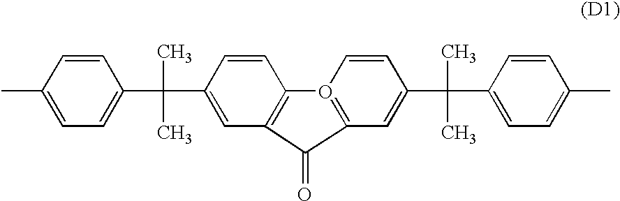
CC1=CC=C(C(C)(C)C2=CC3=C(C=C2)O2=C(C=C(C(C)(C)C4=CC=C(C)C=C4)C=C2)C3=O)C=C1
